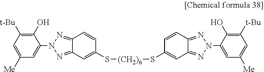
S(C1=CC2=NN(C3=CC([Me])=CC([t-Bu])=C3O)N=C2C=C1)[(CH2)6]SC1=CC2=NN(C3=CC([Me])=CC([t-Bu])=C3O)N=C2C=C1
